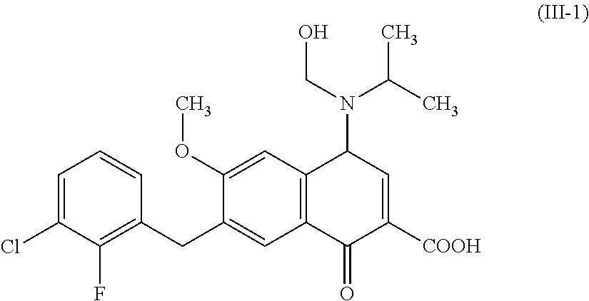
C1=C(Cl)C(F)=C(CC2=CC3=C(C=C2OC)C(N(CO)C(C)C)C=C([COOH])C3=O)C=C1
